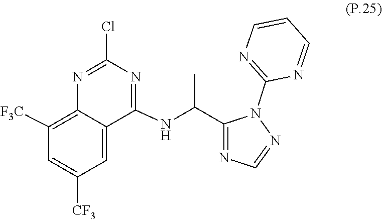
N1=C(C(NC2=NC(Cl)=NC3=C([F3C])C=C([CF3])C=C23)C)N(C2=NC=CC=N2)N=C1
